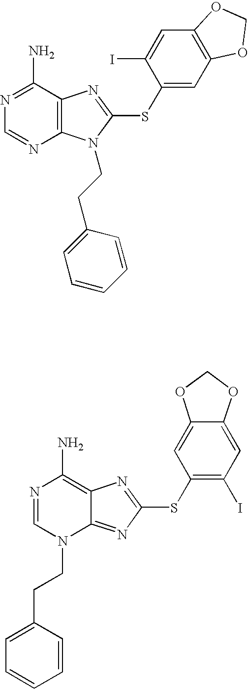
N1=C(N)C2=C(N=C1)N(CCC1=CC=CC=C1)C(SC1=CC3=C(C=C1I)OCO3)=N2.N1=CN(CCC2=CC=CC=C2)C2=NC(SC3=C(I)C=C4C(=C3)OCO4)=NC2=C1N
